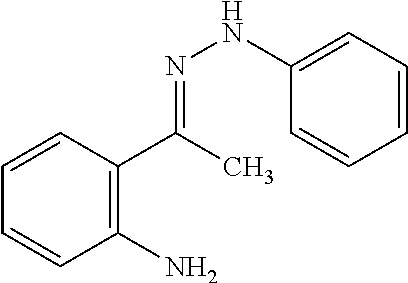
C1(N)=C(C(C)=NNC2=CC=CC=C2)C=CC=C1
